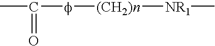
CC(=O)[f][(CH2)n][NR1]C
